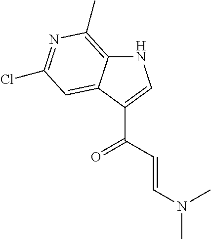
N1C2=C(C)N=C(Cl)C=C2C(C(C=CN(C)C)=O)=C1
